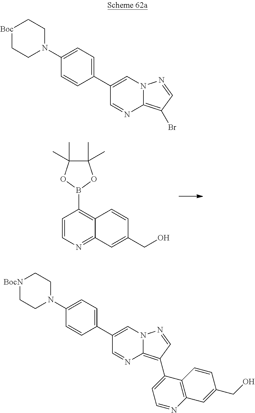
C1(C2=CC=C(N3CC[Boc]CC3)C=C2)=CN2C(=C(Br)C=N2)N=C1.C1=CN=C2C(=C1B1OC(C)(C)C(C)(C)O1)C=CC(CO)=C2.C1(C2=CC=C(N3CC[BocN]CC3)C=C2)=CN2C(=C(C3=CC=NC4=C3C=CC(CO)=C4)C=N2)N=C1
